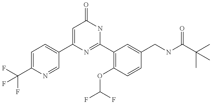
FC(C1=CC=C(C2=CC(=O)NC(C3=C(OC(F)F)C=CC(CNC(C(C)(C)C)=O)=C3)=N2)C=N1)(F)F
